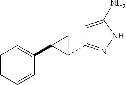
C1=CC=CC(C2C(C3=NNC(N)=C3)C2)=C1
